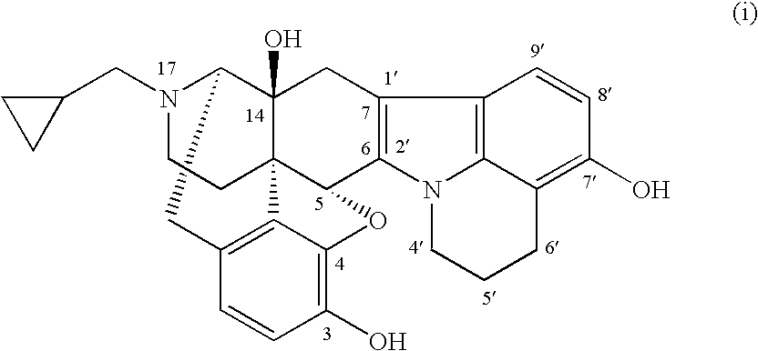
N1(CC2CC2)C2C3(O)C4(C(C5=C(C3)C3=C6N5CCCC6=C(O)C=C3)OC3=C(O)C=CC(=C43)C2)CC1
